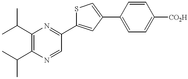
CC(C1=C(C(C)C)N=CC(C2=CC(C3=CC=C([CO2H])C=C3)=CS2)=N1)C
